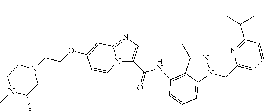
N12C(C(NC3=C4C(C)=NN(CC5=CC=CC(C(C)CC)=N5)C4=CC=C3)=O)=CN=C1C=C(OCCN1CCN(C)C(C)C1)C=C2
